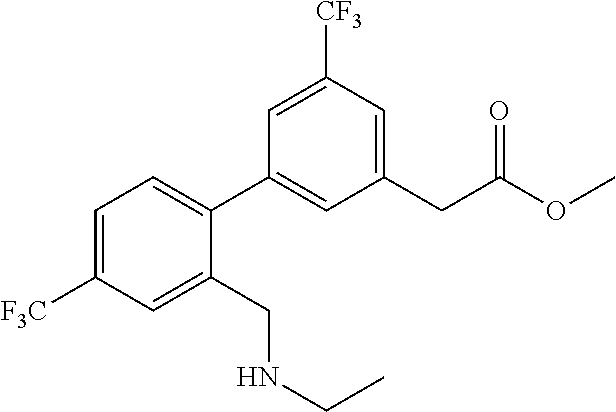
C1=C([F3C])C=C(CNCC)C(C2=CC(CC(OC)=O)=CC([CF3])=C2)=C1
